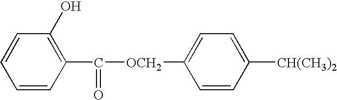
C1=CC=CC(C(=O)[OCH2]C2=CC=C([CH(CH3)2])C=C2)=C1O
